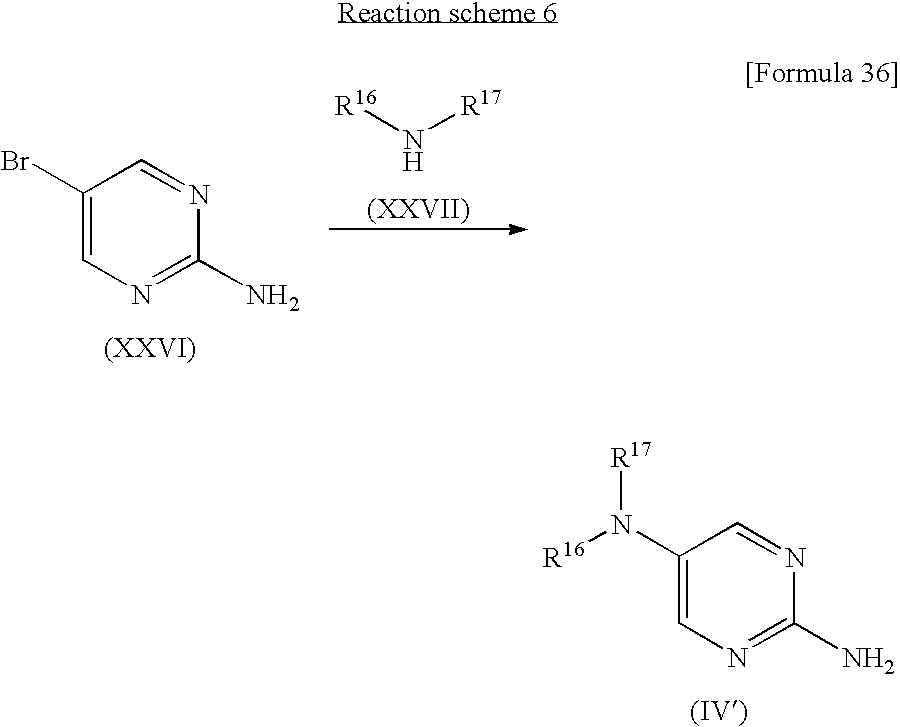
C1(Br)=CN=C(N)N=C1.[R16]N[R17].C1(N([R16])[R17])=CN=C(N)N=C1
